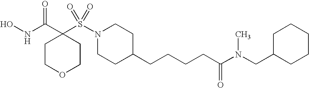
ONC(C1(S(N2CCC(CCCCC(N(CC3CCCCC3)C)=O)CC2)(=O)=O)CCOCC1)=O
